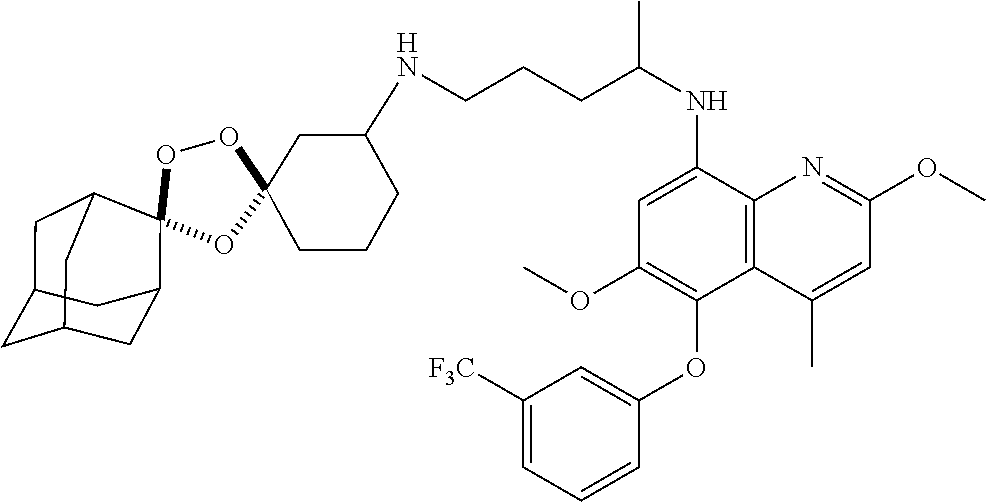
O(C)C1=C(OC2=CC([F3C])=CC=C2)C2=C(C(NC(CCCNC3CC4(OOC5(C6CC7CC(CC5C7)C6)O4)CCC3)C)=C1)N=C(OC)C=C2C
